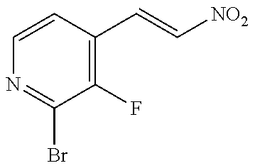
C1=CC(C=C[NO2])=C(F)C(Br)=N1
